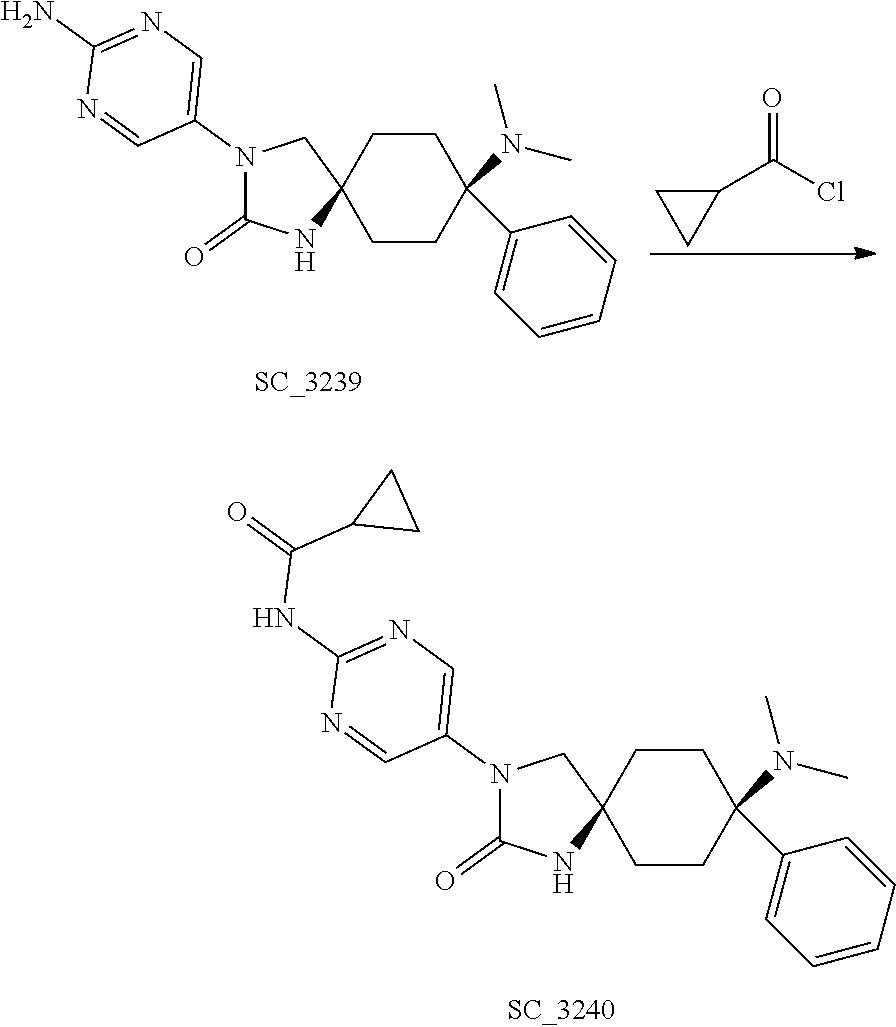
C1CC(C2=CC=CC=C2)(N(C)C)CCC12CN(C1=CN=C(N)N=C1)C(=O)N2.C1(C(Cl)=O)CC1.C1CC(C2=CC=CC=C2)(N(C)C)CCC12CN(C1=CN=C(NC(C3CC3)=O)N=C1)C(=O)N2
